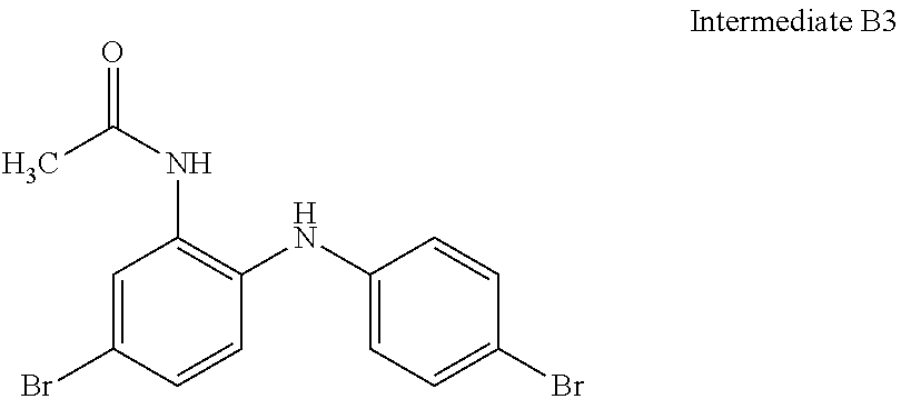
C1=C(Br)C=CC(NC2=CC=C(Br)C=C2)=C1NC(=O)C
